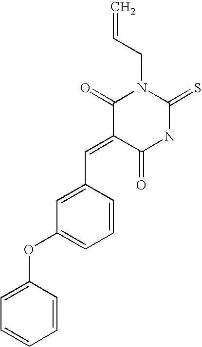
C1(C=C2C(=O)NC(=S)N(CC=C)C2=O)=CC(OC2=CC=CC=C2)=CC=C1
